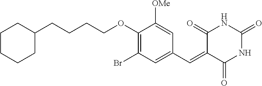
C1CCCC(CCCCOC2=C(Br)C=C(C=C3C(=O)NC(=O)NC3=O)C=C2[OMe])C1
